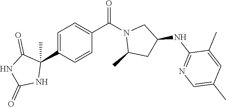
C1=C(C2(C)C(=O)NC(=O)N2)C=CC(C(N2C(C)CC(NC3=NC=C(C)C=C3C)C2)=O)=C1
